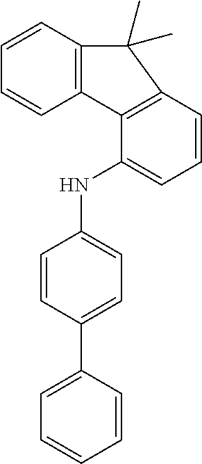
C12=C(C=CC=C1NC1=CC=C(C3=CC=CC=C3)C=C1)C(C)(C)C1=C2C=CC=C1
